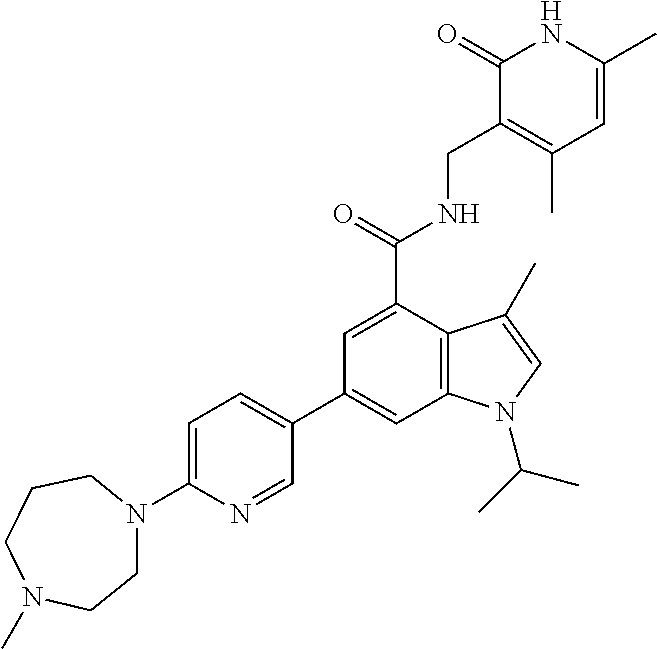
C12=C(C(C(=O)NCC3=C(C)C=C(C)NC3=O)=CC(C3=CC=C(N4CCN(C)CCC4)N=C3)=C1)C(C)=CN2C(C)C
